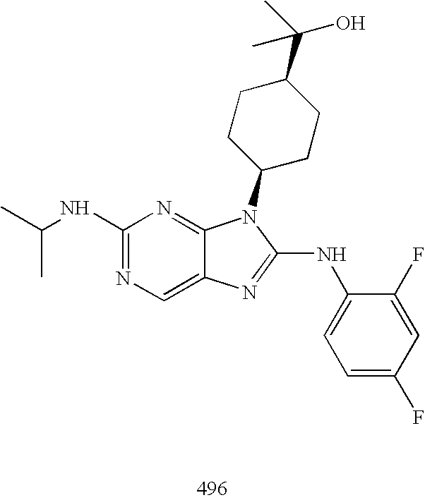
C1(NC(C)C)=NC=C2C(=N1)N(C1CCC(C(C)(O)C)CC1)C(NC1=CC=C(F)C=C1F)=N2
